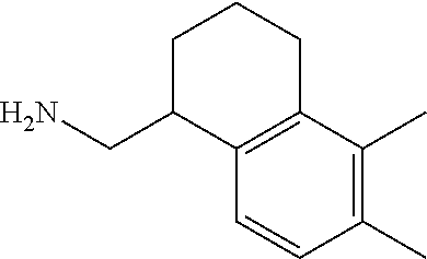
C1(CN)C2=C(CCC1)C(C)=C(C)C=C2
